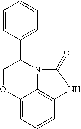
C12=CC=CC3=C1N(C(C1=CC=CC=C1)CO2)C(=O)N3
